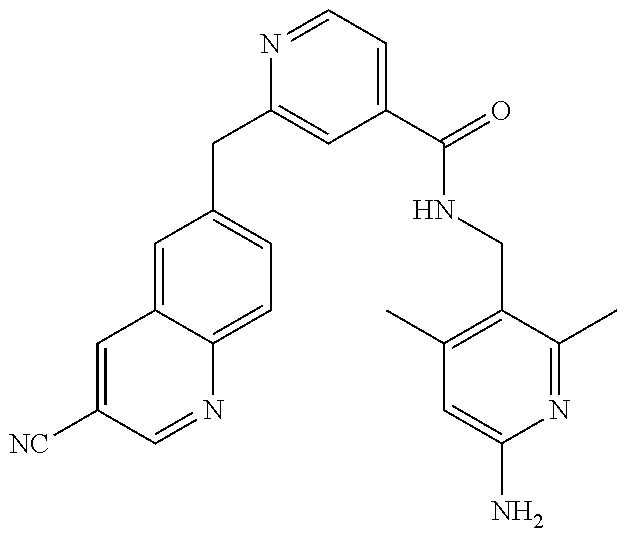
C1=C([NC])C=NC2=CC=C(CC3=CC(C(=O)NCC4=C(C)C=C(N)N=C4C)=CC=N3)C=C12
